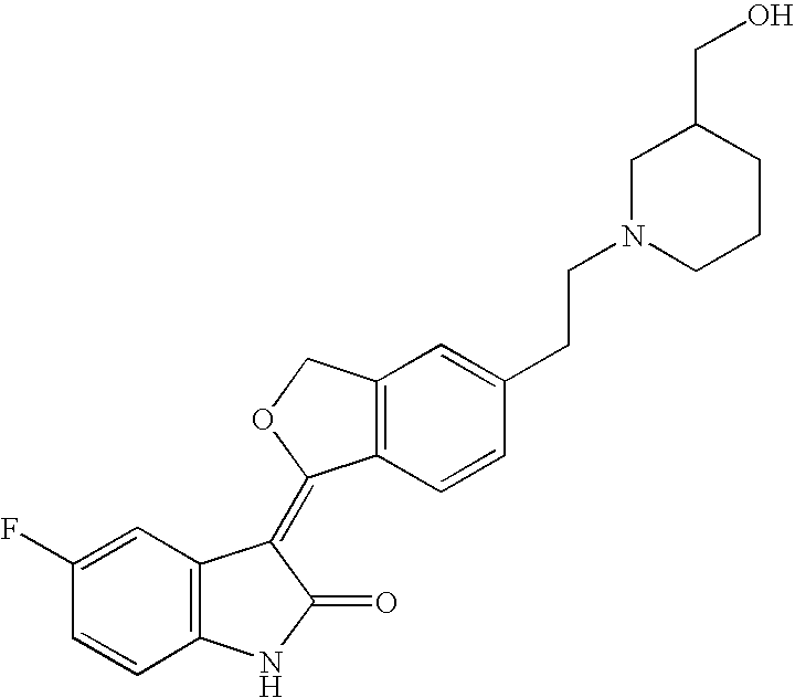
C12=C(C=CC(CCN3CCCC(CO)C3)=C1)C(=C1C3=C(NC1=O)C=CC(F)=C3)OC2
